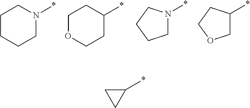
C1CCCN(*)C1.C1OCCC(*)C1.C1N(*)CCC1.C1C(*)CCO1.C1CC1*
